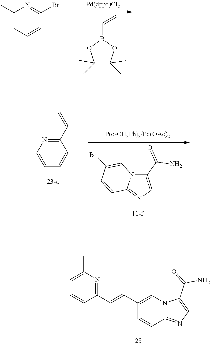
C1=CC(C=CC2=CN3C(=NC=C3C(=O)N)C=C2)=NC(C)=C1.C1(C)(C)C(C)(C)OB(C=C)O1.C1(C)=CC=CC(Br)=N1.C1(C(N)=O)=CN=C2N1C=C(Br)C=C2.C1(C)=CC=CC(C=C)=N1
